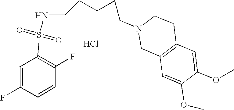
N(S(C1=C(F)C=CC(F)=C1)(=O)=O)CCCCCN1CC2=C(CC1)C=C(OC)C(OC)=C2.Cl
